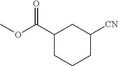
C1(C(=O)OC)CCCC([CN])C1
